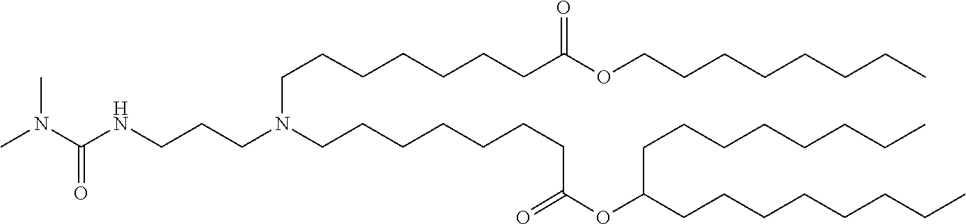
C(CC)CCCCCOC(CCCCCCCN(CCCNC(N(C)C)=O)CCCCCCCC(OC(CCCCCCCC)CCCCCCCC)=O)=O
